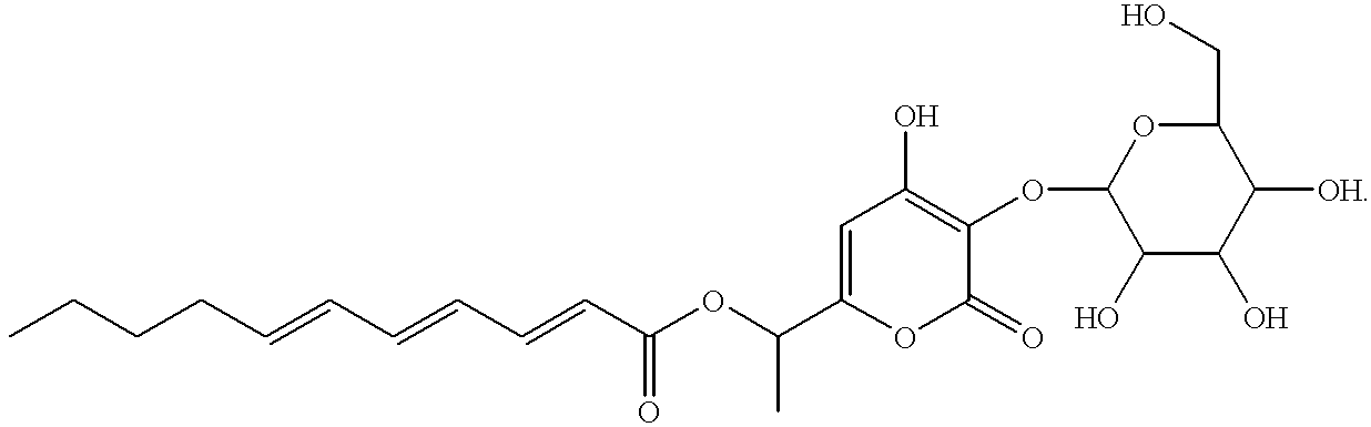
CCCCC=CC=CC=CC(OC(C1=CC(O)=C(OC2C(O)C(O)C([OH])C(CO)O2)C(=O)O1)C)=O
